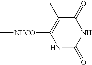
N1C(=O)NC(=O)C(C)=C1[NHCO]C
